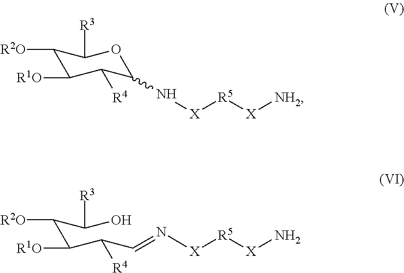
C1([R2O])C([R1O])C([R4])C(N[X][R5][X][NH2])OC1[R3].C(C(C([R4])C=N[X][R5][X]N)[R1O])(C(O)[R3])[R2O]
